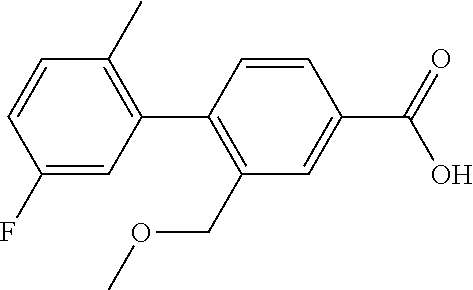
C1(F)=CC(C2=C(COC)C=C(C(=O)O)C=C2)=C(C)C=C1
